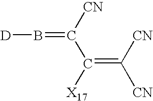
B(=C(C(=C([CN])[CN])[X17])[CN])[D]
